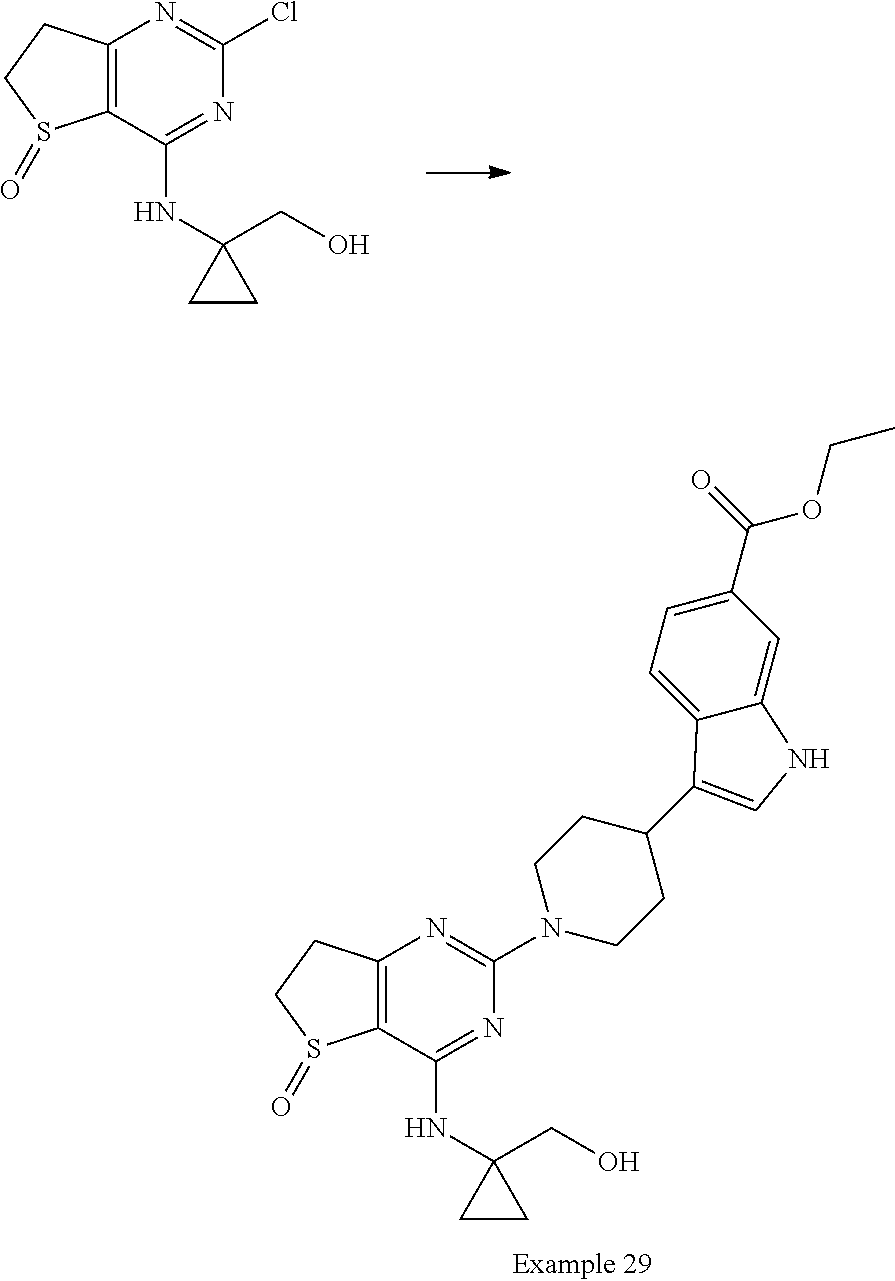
C12=C(C(NC3(CO)CC3)=NC(Cl)=N1)S(=O)CC2.C12=C(C(NC3(CO)CC3)=NC(N3CCC(C4=CNC5=CC(C(=O)OCC)=CC=C54)CC3)=N1)S(=O)CC2
